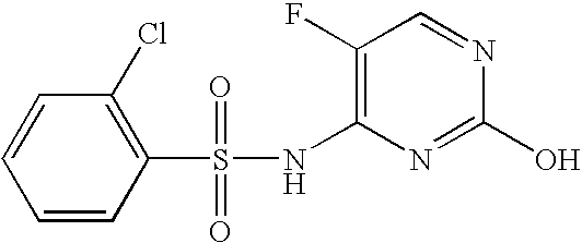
C1(F)=C(NS(C2=C(Cl)C=CC=C2)(=O)=O)N=C(O)N=C1
